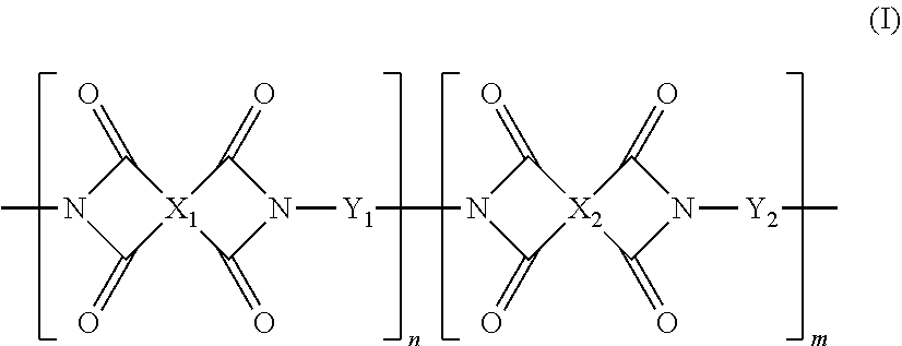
C1(=O)[X1]2(C(=O)N1C)C(=O)N([Y1]N1C(=O)[X2]3(C1=O)C(=O)N([Y2]C)C3=O)C2=O
